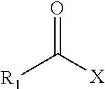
[R1]C(=O)[X]
